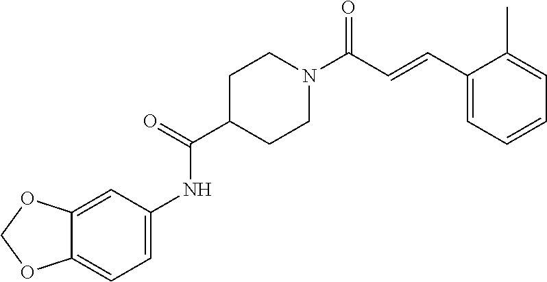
C(=CC1=CC=CC=C1C)C(N1CCC(C(=O)NC2=CC=C3C(=C2)OCO3)CC1)=O
